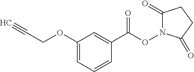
C1(OCC#C)=CC=CC(C(ON2C(=O)CCC2=O)=O)=C1
